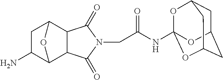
C1(=O)N(CC(NC23OC4CC(CC(O2)C4)O3)=O)C(=O)C2C3CC(N)C(C12)O3
